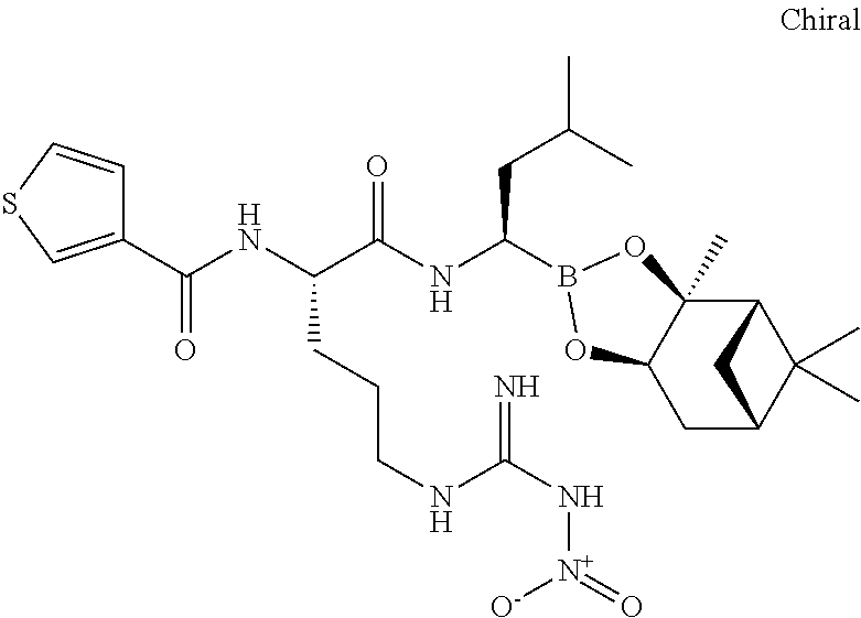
C12C3(C)C(CC(C1(C)C)C2)OB(C(NC(C(NC(C1=CSC=C1)=O)CCCNC(N[N+]([O-])=O)=N)=O)CC(C)C)O3
